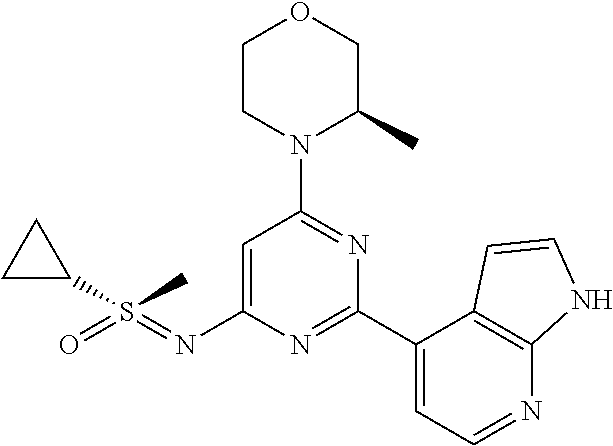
C1=C(N=S(C2CC2)(C)=O)N=C(C2=CC=NC3=C2C=CN3)N=C1N1C(C)COCC1
